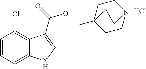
Cl.C1=CC(Cl)=C2C(=C1)NC=C2C(=O)OCC12CCN(CC1)CC2
